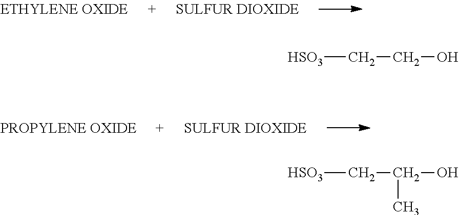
[HSO3]CCO.[HSO3]CC(O)C
